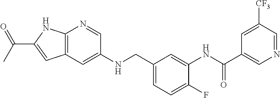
C12=C(C=C(NCC3=CC=C(F)C(NC(C4=CN=CC([CF3])=C4)=O)=C3)C=N1)C=C(C(C)=O)N2
